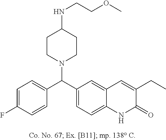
C1=C(F)C=CC(C(C2=CC=C3C(=C2)C=C(CC)C(=O)N3)N2CCC(NCCOC)CC2)=C1
